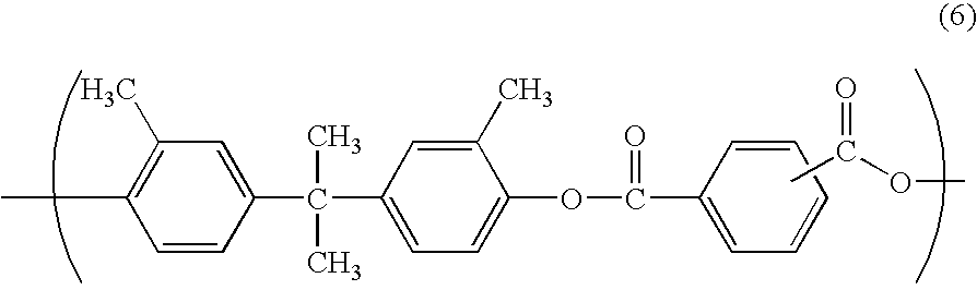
C1=CC(C(C)(C)C2=CC=C(OC(=O)C3=CC=CC=C3)C(C)=C2)=CC(C)=C1C.CC(OC)=O
